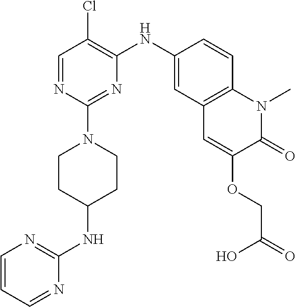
C1=NC(N2CCC(NC3=NC=CC=N3)CC2)=NC(NC2=CC3=C(C=C2)N(C)C(=O)C(OCC(=O)O)=C3)=C1Cl
